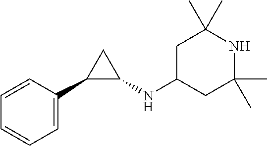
C1=CC=CC=C1C1C(NC2CC(C)(C)NC(C)(C)C2)C1
